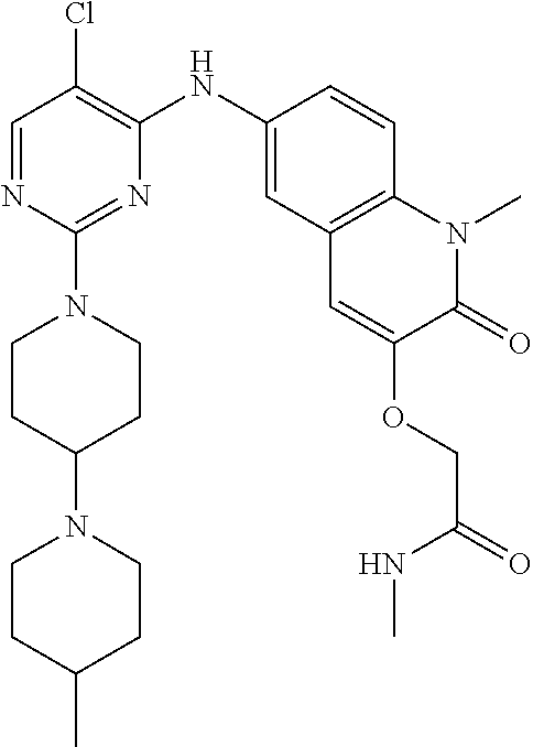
C1=NC(N2CCC(N3CCC(C)CC3)CC2)=NC(NC2=CC3=C(C=C2)N(C)C(=O)C(OCC(NC)=O)=C3)=C1Cl
